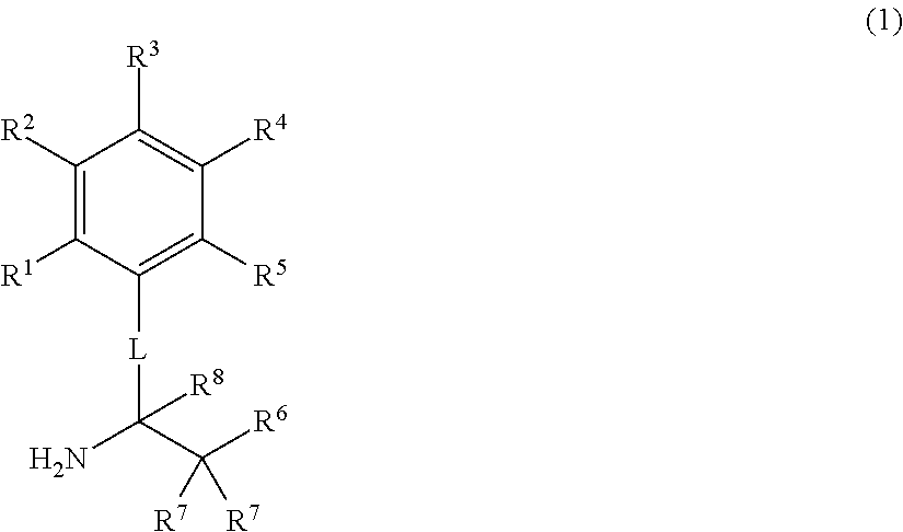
C1([R2])=C([R1])C([L]C(N)(C([R6])([R7])[R7])[R8])=C([R5])C([R4])=C1[R3]
